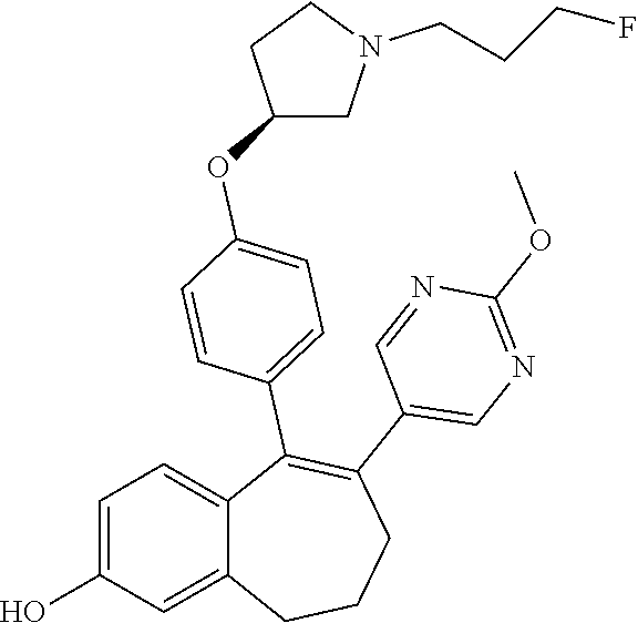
C1=C(O)C=C2C(=C1)C(C1=CC=C(OC3CN(CCCF)CC3)C=C1)=C(C1=CN=C(OC)N=C1)CCC2
